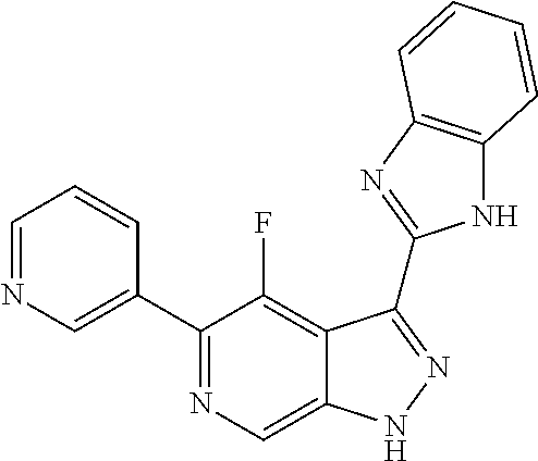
C1=NC=C(C2=NC=C3C(=C2F)C(C2=NC4=C(N2)C=CC=C4)=NN3)C=C1
